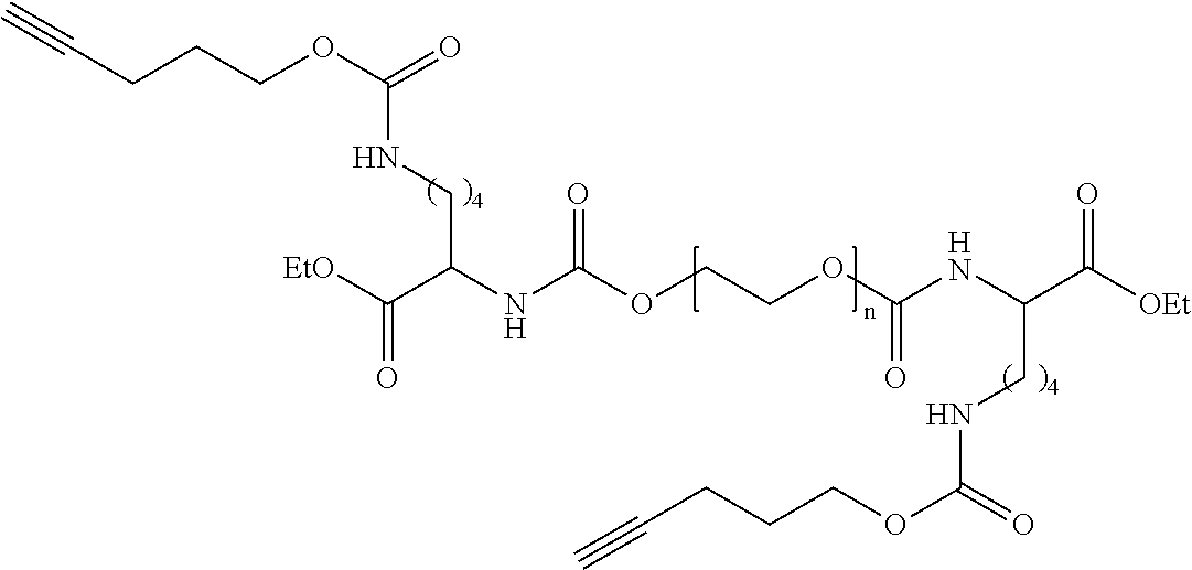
C(CCCOC(=O)NCC(NC(OCCOC(NC(C([OEt])=O)CNC(OCCCC#C)=O)=O)=O)C([EtO])=O)#C
